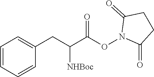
C1=C(CC(C(ON2C(=O)CCC2=O)=O)[NHBoc])C=CC=C1
